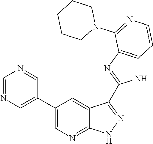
C1=NC=C(C2=CN=C3C(=C2)C(C2=NC4=C(N2)C=CN=C4N2CCCCC2)=NN3)C=N1
